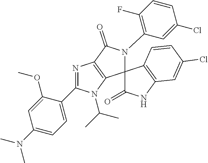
C1=C(C2=NC3=C(N2C(C)C)C2(N(C4=C(F)C=CC(Cl)=C4)C3=O)C(=O)NC3=C2C=CC(Cl)=C3)C(OC)=CC(N(C)C)=C1
